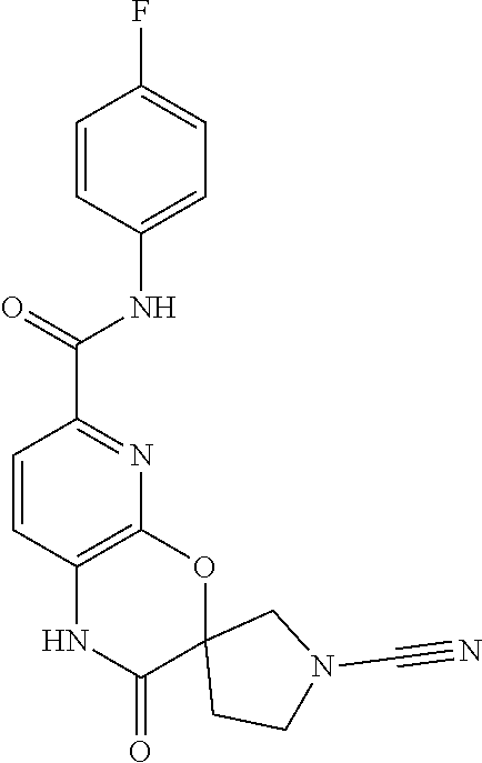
C12(CCN(C#N)C1)OC1=C(NC2=O)C=CC(C(=O)NC2=CC=C(F)C=C2)=N1
